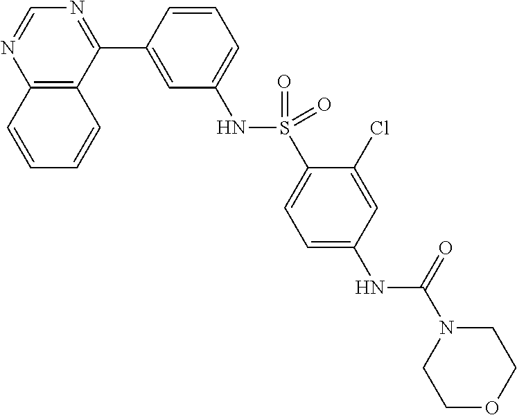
C12=C(C(C3=CC(NS(C4=CC=C(NC(N5CCOCC5)=O)C=C4Cl)(=O)=O)=CC=C3)=NC=N1)C=CC=C2
